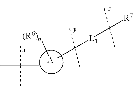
[A][(R6)n].CC([L1]C([R7])(C)C)(C)C.CC(C)(C)C
